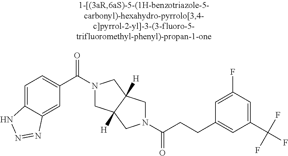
C1=C2C(=CC(C(N3CC4([H])C([H])(C3)CN(C(=O)CCC3=CC(C(F)(F)F)=CC(F)=C3)C4)=O)=C1)N=NN2
